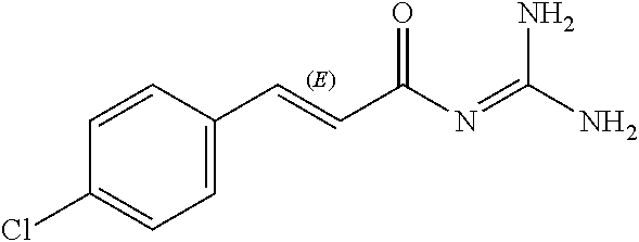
C1=C(C=CC(N=C(N)N)=O)C=CC(Cl)=C1
